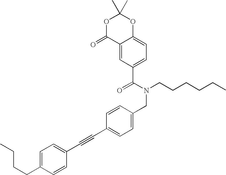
C1=CC(CCCC)=CC=C1C#CC1=CC=C(CN(CCCCCC)C(C2=CC=C3C(=C2)C(=O)OC(C)(C)O3)=O)C=C1
